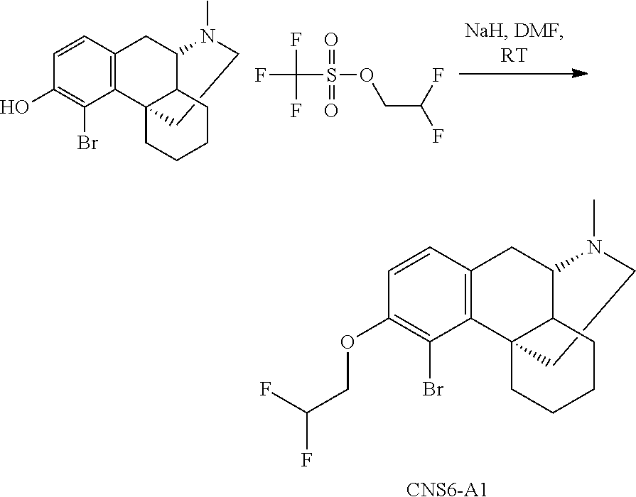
C1=CC2=C(C(Br)=C1OCC(F)F)C13C(C(C2)N(C)CC1)CCCC3.[CNS6-A1].FC(F)(F)S(OCC(F)F)(=O)=O.C1=CC2=C(C(Br)=C1O)C13C(C(C2)N(C)CC1)CCCC3
